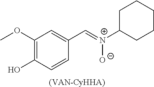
C1(OC)=C(O)C=CC(C=[N+]([O-])C2CCCCC2)=C1.[(VAN-CyHHA)]
